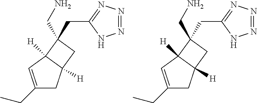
N1=NN=C(CC2(CN)C3([H])C([H])(CC(CC)=C3)C2)N1.N1=NN=C(CC2(CN)C3([H])C([H])(CC(CC)=C3)C2)N1
